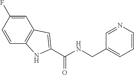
C1=CC(F)=CC2=C1NC(C(NCC1=CC=CN=C1)=O)=C2
